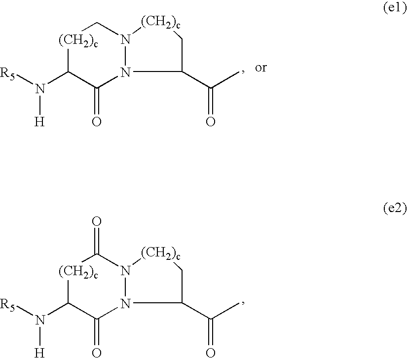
[(CH2)c]1C(N([R5])[H])C(=O)N2N(C1=O)[(CH2)c]CC2C(C)=O.[(CH2)c]1C(N([R5])[H])C(=O)N2N(C1)[(CH2)c]CC2C(C)=O
